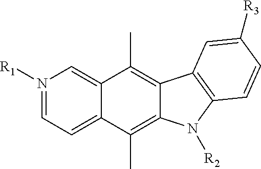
N1([R1])=CC=C2C(=C1)C(C)=C1C(=C2C)N([R2])C2=C1C=C([R3])C=C2
